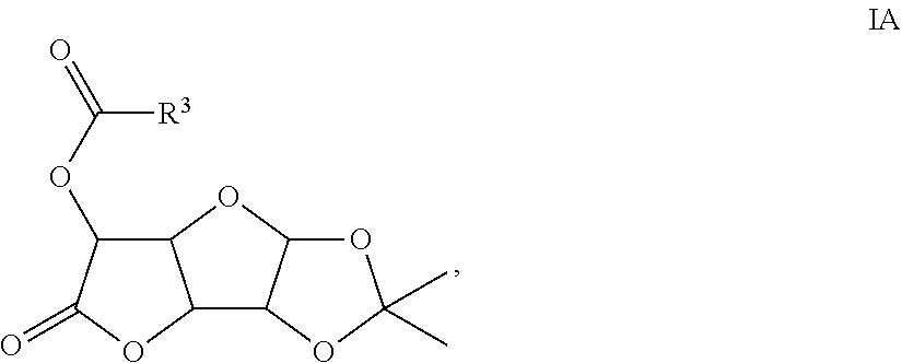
[R3]C(=O)OC1C2C(OC1=O)C1C(O2)OC(C)(C)O1
